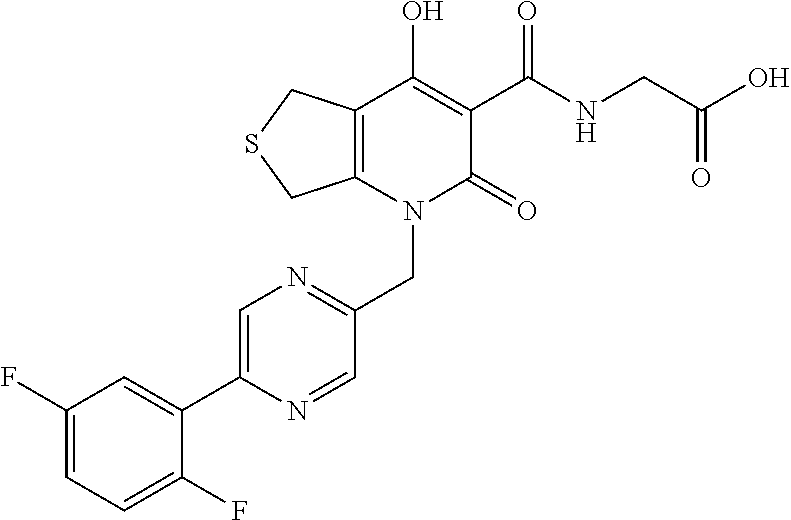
C(N1C(=O)C(C(NCC(O)=O)=O)=C(O)C2=C1CSC2)C1=NC=C(C2=CC(F)=CC=C2F)N=C1
